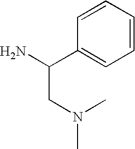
C1=CC=CC=C1C(N)CN(C)C
